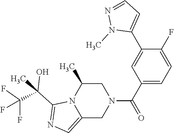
C1(C2=CC(C(=O)N3CC(C)N4C(=CN=C4C(C)(C(F)(F)F)O)C3)=CC=C2F)=CC=NN1C
